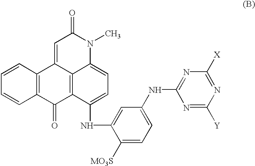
C12=C(C=CC=C1)C1=CC(=O)N(C)C3=CC=C(NC4=CC(NC5=NC([X])=NC([Y])=N5)=CC=C4[MO3S])C(=C13)C2=O
